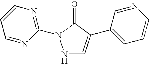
N1C=C(C2=CC=CN=C2)C(=O)N1C1=NC=CC=N1
